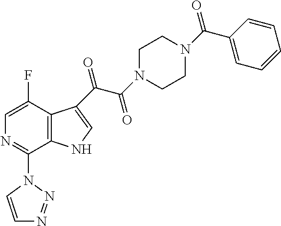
C12=C(NC=C1C(=O)C(=O)N1CCN(C(=O)C3=CC=CC=C3)CC1)C(N1C=CN=N1)=NC=C2F
